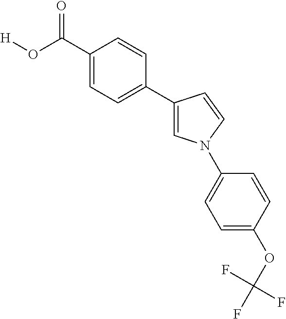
C1=C(C(O[H])=O)C=CC(C2=CN(C3=CC=C(OC(F)(F)F)C=C3)C=C2)=C1
